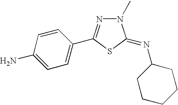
C1=C(N)C=CC(C2=NN(C)C(=NC3CCCCC3)S2)=C1
